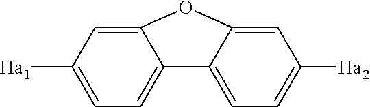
C1=C([Ha1])C=C2C(=C1)C1=CC=C([Ha2])C=C1O2
